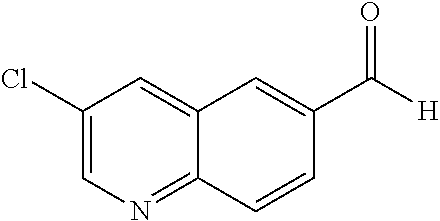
C1(Cl)=CN=C2C(=C1)C=C(C([H])=O)C=C2
